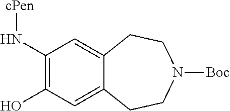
C1(N[cPen])=C(O)C=C2C(=C1)CCN([Boc])CC2
